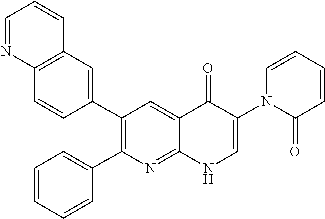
C12=C(C=C(C3=C(C4=CC=CC=C4)N=C4C(=C3)C(=O)C(N3C(=O)C=CC=C3)=CN4)C=C1)C=CC=N2
